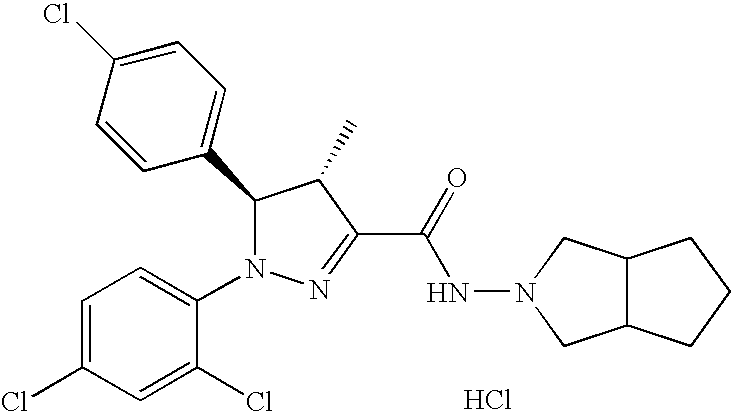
C1=C(Cl)C=CC(C2N(C3=CC=C(Cl)C=C3Cl)N=C(C(=O)NN3CC4C(C3)CCC4)C2C)=C1.Cl
